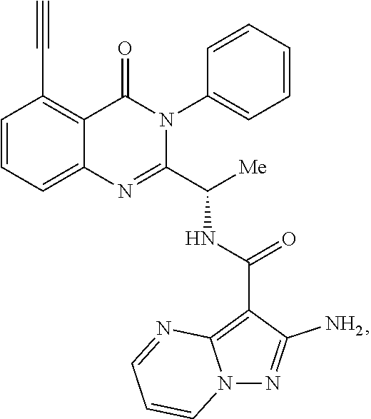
C1=CC=C2C(=C1C#C)C(=O)N(C1=CC=CC=C1)C(C([Me])NC(=O)C1=C3N(N=C1N)C=CC=N3)=N2
